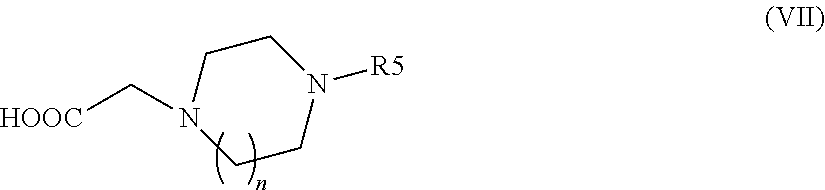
C1CN([R5])CCN1C[HOOC]
